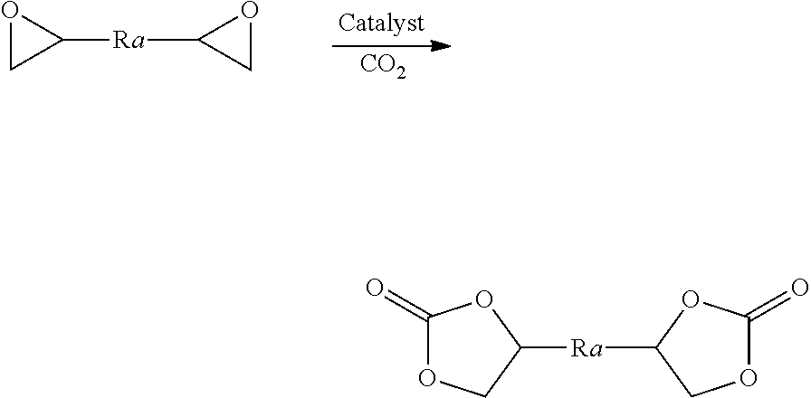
[CO2].O1CC1[Ra]C1CO1.C1([Ra]C2COC(=O)O2)OC(=O)OC1
